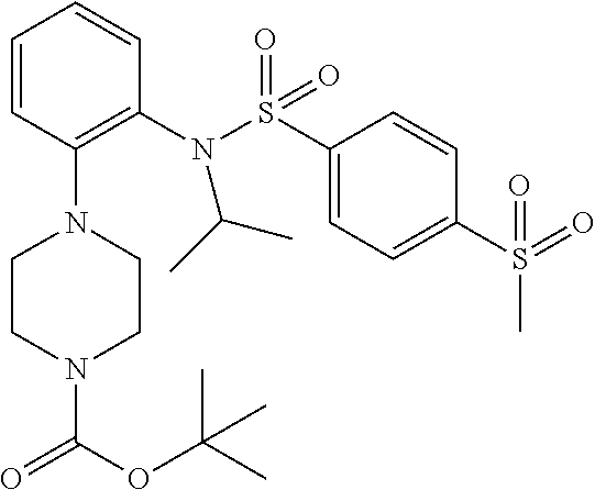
C1=CC(N2CCN(C(OC(C)(C)C)=O)CC2)=C(N(S(C2=CC=C(S(=O)(C)=O)C=C2)(=O)=O)C(C)C)C=C1
